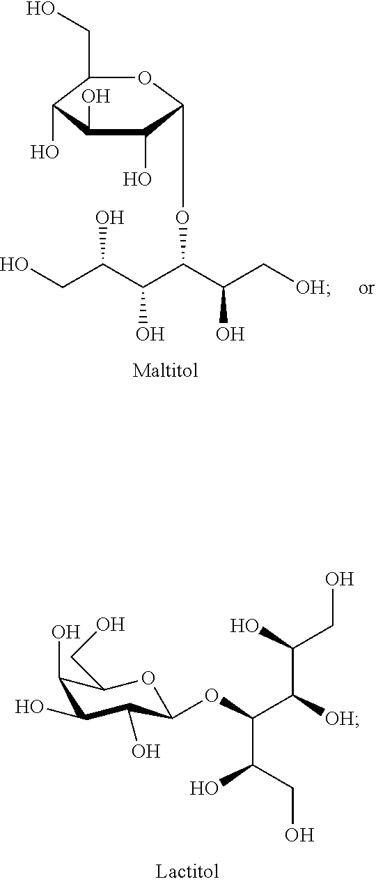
C1(O)C(O)C(O)C(OC(C([OH])C(O)CO)C(CO)O)OC1CO.C1(CO)C(O)C(O)C(O)C(OC(C(C(CO)O)O)C(C[OH])O)O1
